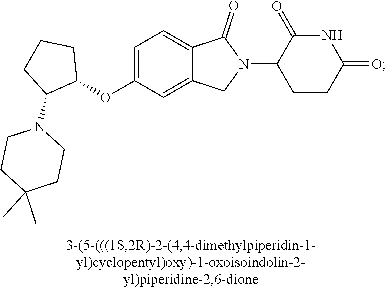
C1=C(OC2CCCC2N2CCC(C)(C)CC2)C=C2C(=C1)C(=O)N(C1CCC(=O)NC1=O)C2
